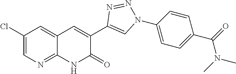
C1=C(Cl)C=C2C(=N1)NC(=O)C(C1=CN(C3=CC=C(C(N(C)C)=O)C=C3)N=N1)=C2
